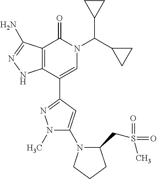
C12=C(C(C3=NN(C)C(N4CCCC4CS(C)(=O)=O)=C3)=CN(C(C3CC3)C3CC3)C1=O)NN=C2N
